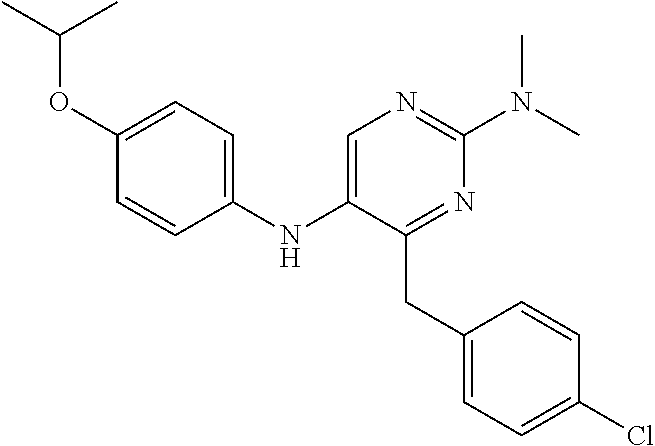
C1=C(NC2=CC=C(OC(C)C)C=C2)C(CC2=CC=C(Cl)C=C2)=NC(N(C)C)=N1
